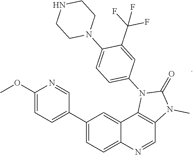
C1(N2C3=C(C=NC4=CC=C(C5=CC=C(OC)N=C5)C=C43)N(C)C2=O)=CC=C(N2CCNCC2)C(C(F)(F)F)=C1
